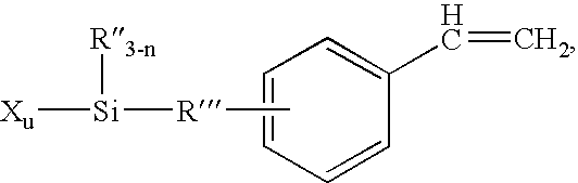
C1=CC(C=C)=CC=C1.C[R][Si]([Xu])[R3-n]
